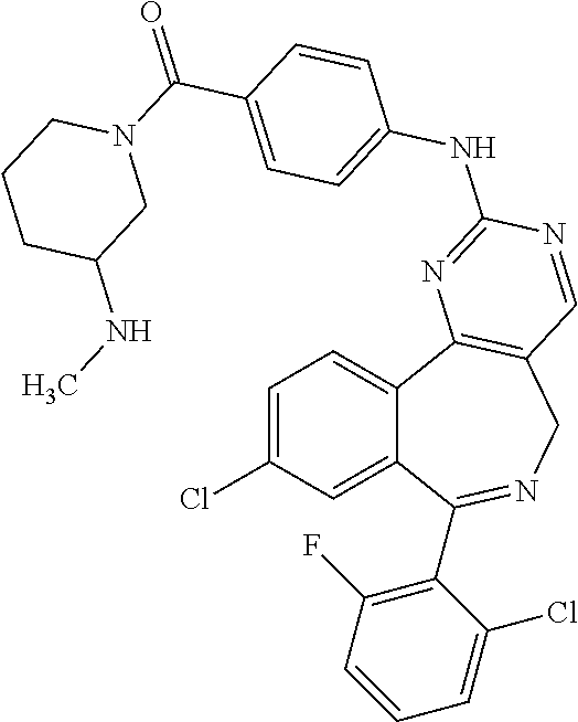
C1=C(Cl)C=C2C(=C1)C1=C(CN=C2C2=C(F)C=CC=C2Cl)C=NC(NC2=CC=C(C(N3CCCC(NC)C3)=O)C=C2)=N1
